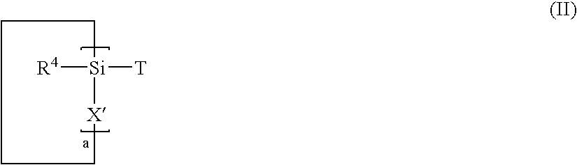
[R4][Si]1([T])CCCC[X]1
